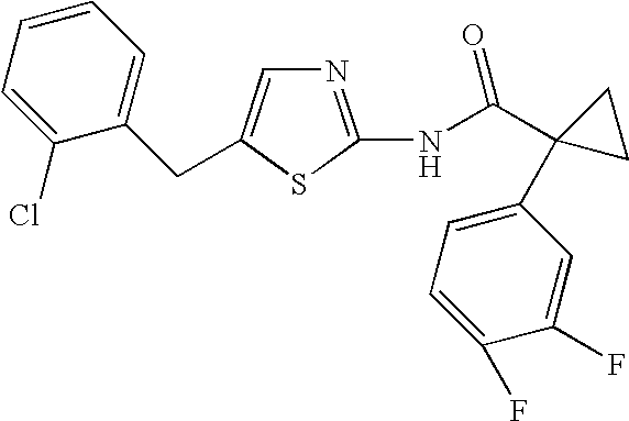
N1=C(NC(C2(C3=CC=C(F)C(F)=C3)CC2)=O)SC(CC2=CC=CC=C2Cl)=C1
